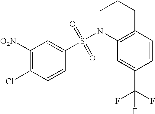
C1([O2N])=C(Cl)C=CC(S(N2C3=C(CCC2)C=CC(C(F)(F)F)=C3)(=O)=O)=C1
